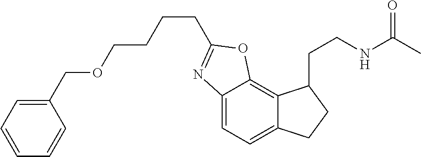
C12=CC=C3C(=C1OC(CCCCOCC1=CC=CC=C1)=N2)C(CCNC(C)=O)CC3
